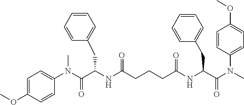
C1=C(OC)C=CC(N(C(C(NC(CCCC(NC(C(N(C)C2=CC=C(OC)C=C2)=O)CC2=CC=CC=C2)=O)=O)CC2=CC=CC=C2)=O)C)=C1
